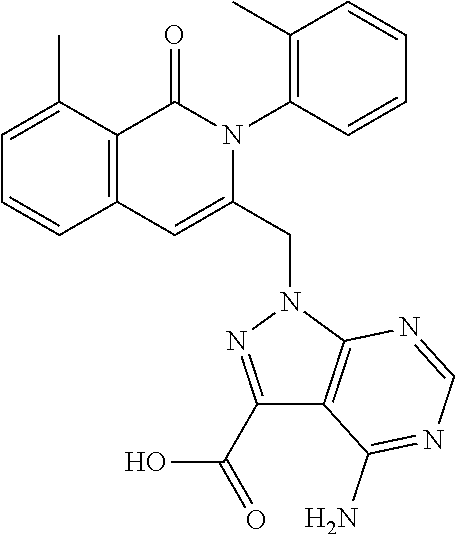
C1=C(C)C2=C(C=C1)C=C(CN1N=C(C(=O)O)C3=C1N=CN=C3N)N(C1=C(C)C=CC=C1)C2=O
